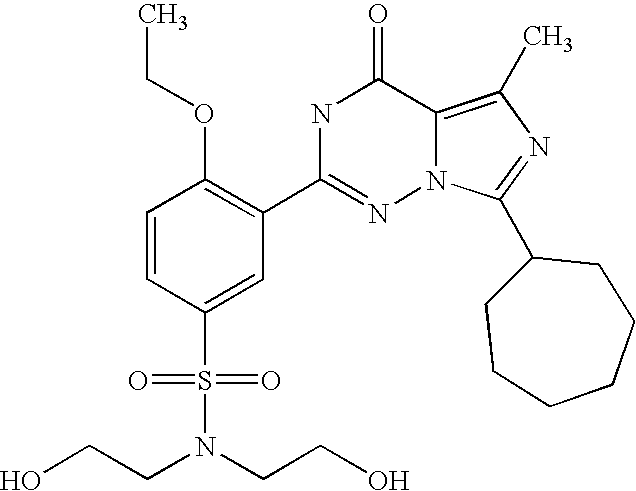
C1=CC(S(N(CCO)CCO)(=O)=O)=CC(C2=NN3C(=C(C)N=C3C3CCCCCC3)C(=O)N2)=C1OCC
